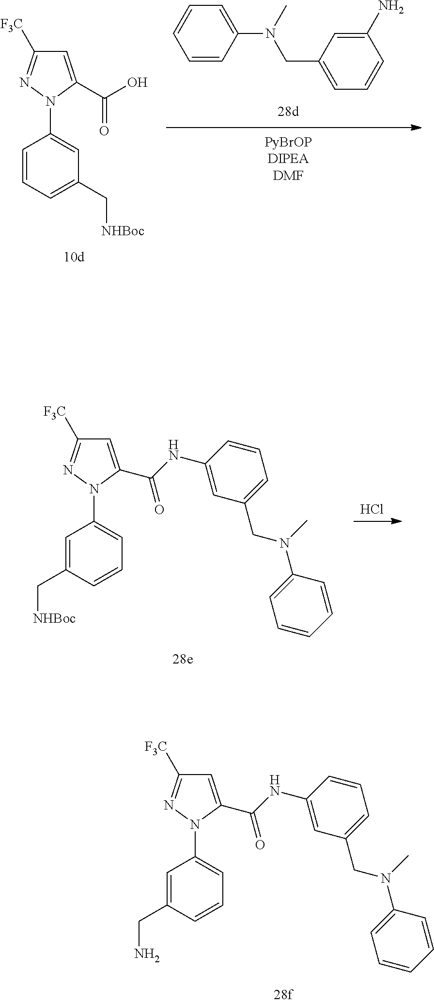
C1=CC(N(C)CC2=CC=CC(N)=C2)=CC=C1.C1=CC=C(C[NHBoc])C=C1N1C(C(=O)O)=CC([F3C])=N1.C1=C(CN)C=CC=C1N1C(C(NC2=CC(CN(C3=CC=CC=C3)C)=CC=C2)=O)=CC([F3C])=N1.Cl.C1=C(C[NHBoc])C=CC=C1N1C(C(NC2=CC(CN(C3=CC=CC=C3)C)=CC=C2)=O)=CC([F3C])=N1
